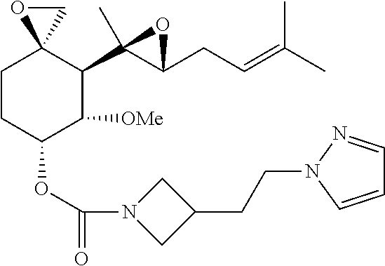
C1CC(OC(=O)N2CC(CCN3N=CC=C3)C2)C([OMe])C(C2(C)C(CC=C(C)C)O2)C12CO2
